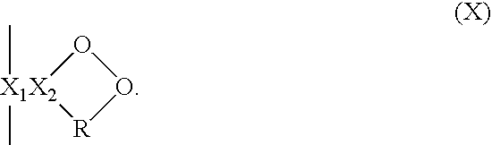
[R]1OO[X1X2]1(C)C
